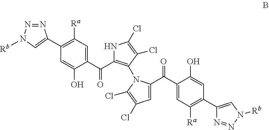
C1(C2=CN([Rb])N=N2)=C([Ra])C=C(C(=O)C2=C(N3C(C(C4=CC([Ra])=C(C5=CN([Rb])N=N5)C=C4O)=O)=CC(Cl)=C3Cl)C(Cl)=C(Cl)N2)C(O)=C1
